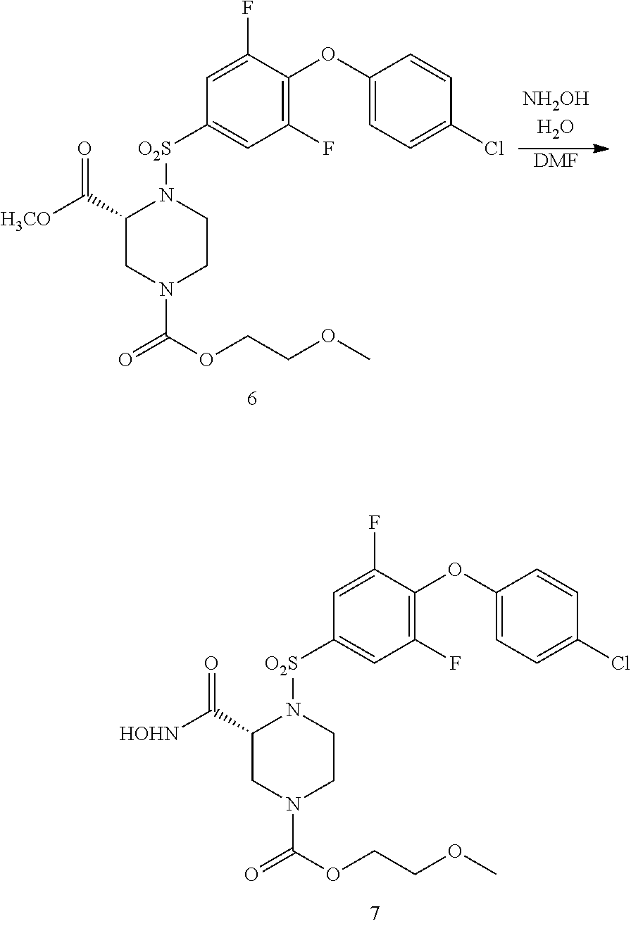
C1(C([HOHN])=O)CN(C(=O)OCCOC)CCN1[O2S]C1=CC(F)=C(OC2=CC=C(Cl)C=C2)C(F)=C1.C1(C([H3CO])=O)CN(C(=O)OCCOC)CCN1[O2S]C1=CC(F)=C(OC2=CC=C(Cl)C=C2)C(F)=C1.[DMF]
